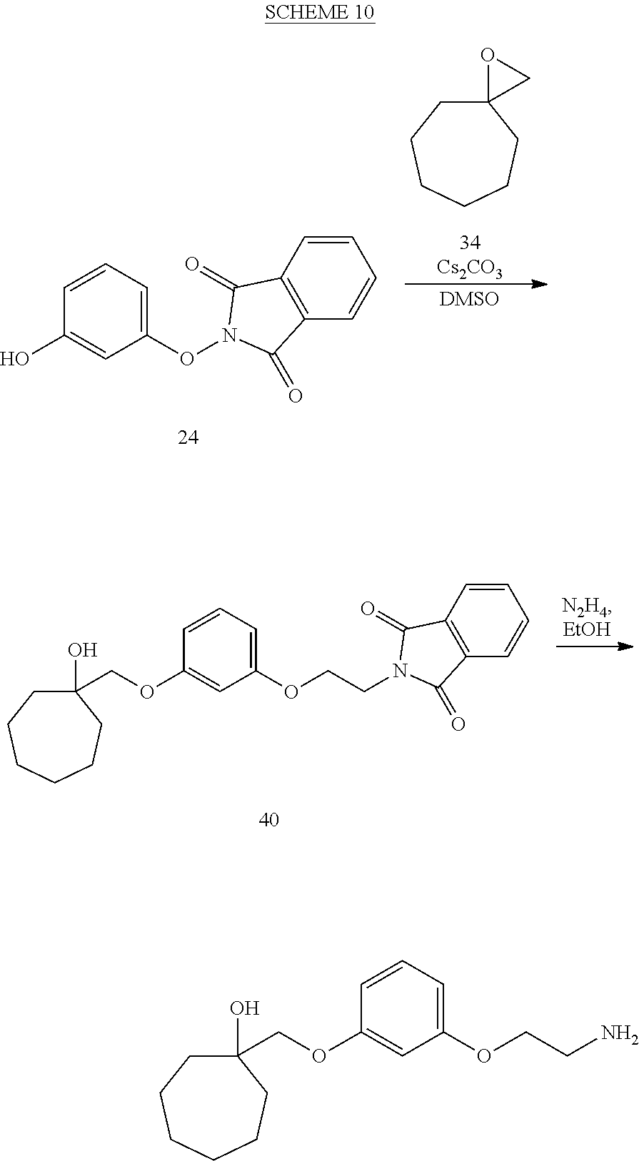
C12(CCCCCC1)CO2.C1=CC(O)=CC(ON2C(=O)C3=C(C=CC=C3)C2=O)=C1.C1(O)(COC2=CC(OCCN3C(=O)C4=C(C=CC=C4)C3=O)=CC=C2)CCCCCC1.C1(O)(COC2=CC(OCCN)=CC=C2)CCCCCC1
